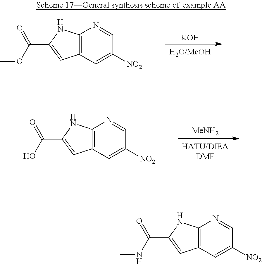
C12=C(C=C([NO2])C=N1)C=C(C(=O)OC)N2.[KOH].C12=C(C=C([NO2])C=N1)C=C(C(=O)O)N2.[MeNH2].C12=C(C=C([NO2])C=N1)C=C(C(=O)NC)N2
